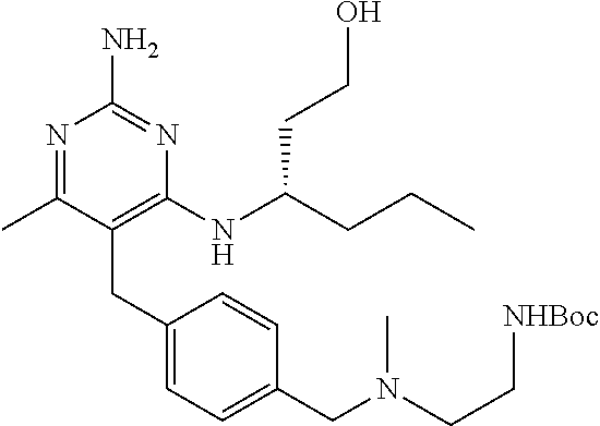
N1=C(C)C(CC2=CC=C(CN(C)CC[NHBoc])C=C2)=C(NC(CCO)CCC)N=C1N
